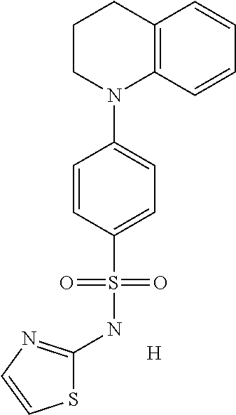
C12=C(C=CC=C1)N(C1=CC=C(S(NC3=NC=CS3)(=O)=O)C=C1)CCC2.[H]
